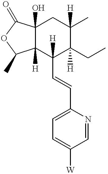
C12(O)C([H])(C(C=CC3=CC=C([W])C=N3)([H])C(CC)([H])C(C)([H])C1)C(C)OC2=O
